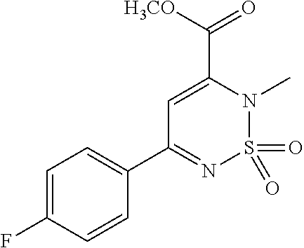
C(C1=CC(C2=CC=C(F)C=C2)=NS(=O)(=O)N1C)([H3CO])=O
